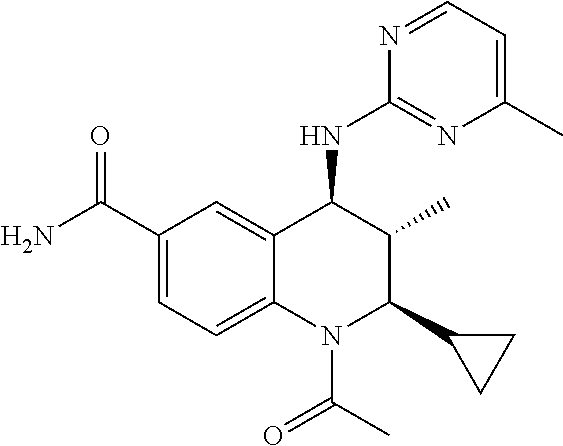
C12=CC(C(N)=O)=CC=C1N(C(C)=O)C(C1CC1)C(C)C2NC1=NC(C)=CC=N1
